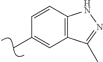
CC1=CC2=C(C=C1)NN=C2C
